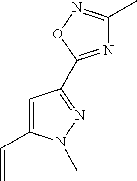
C1(C=C)=CC(C2=NC(C)=NO2)=NN1C
